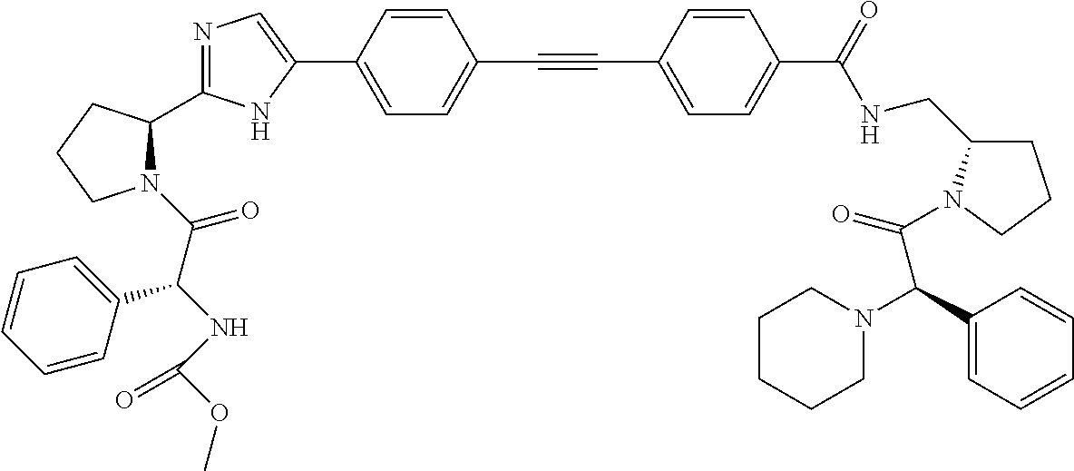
N1=C(C2N(C(C(NC(OC)=O)C3=CC=CC=C3)=O)CCC2)NC(C2=CC=C(C#CC3=CC=C(C(NCC4CCCN4C(=O)C(N4CCCCC4)C4=CC=CC=C4)=O)C=C3)C=C2)=C1
